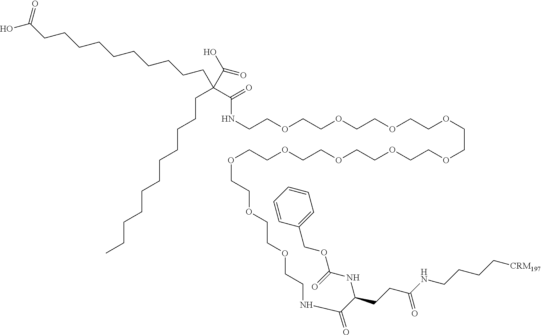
N(CCOCCOCCOCCOCCOCCOCCOCCOCCOCCOCCOCCNC(C(NC(OCC1=CC=CC=C1)=O)CCC(NCCCC[CRM197])=O)=O)C(C(CCCCCCCCCCC)(C(O)=O)CCCCCCCCCCC(O)=O)=O
